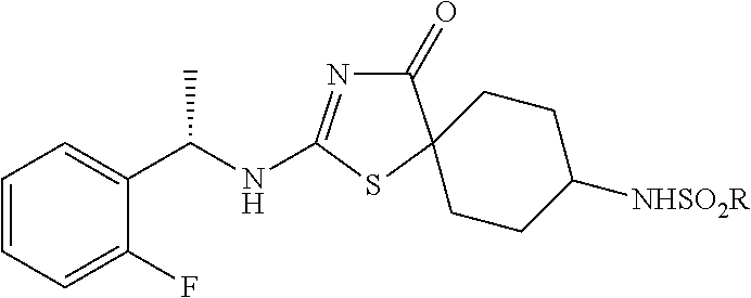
C1=CC=C(F)C(C(NC2=NC(=O)C3(CCC([NHSO2R])CC3)S2)C)=C1
